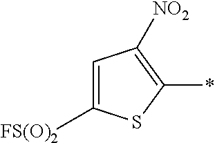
C1=C([FS(O)2])SC(*)=C1[NO2]
